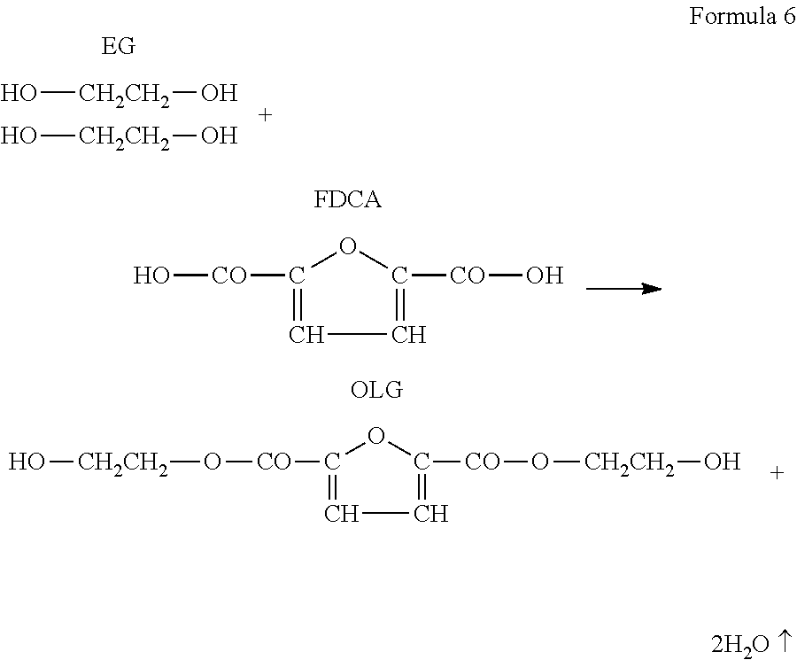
O[CH2CH2]O.O[CH2CH2]O.O[CO]C1=CC=C([CO]O)O1.O([CO]C1=CC=C([CO]O[CH2CH2]O)O1)[CH2CH2]O
